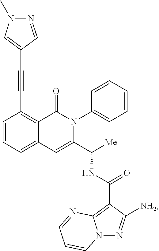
N(C([Me])C1=CC2=CC=CC(C#CC3=CN(C)N=C3)=C2C(=O)N1C1=CC=CC=C1)C(=O)C1=C2N(N=C1[NH2])C=CC=N2
